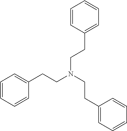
C1=CC=CC(CCN(CCC2=CC=CC=C2)CCC2=CC=CC=C2)=C1
